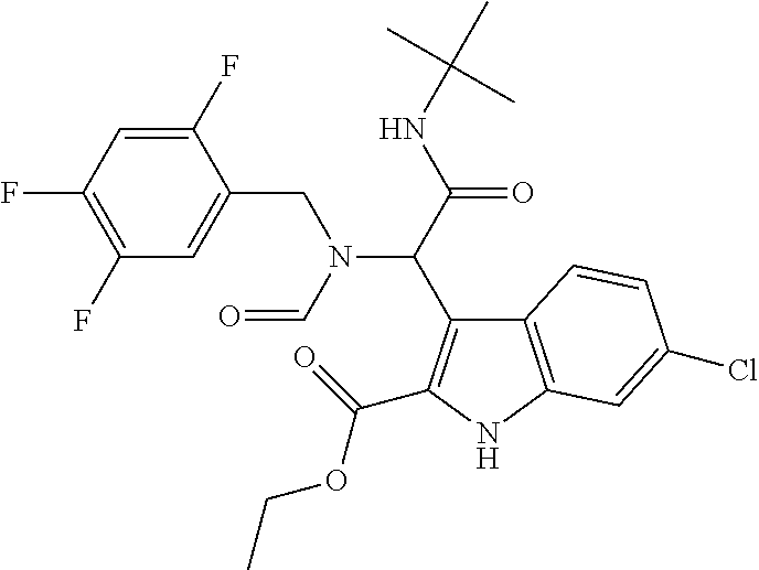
C12=C(NC(C(=O)OCC)=C1C(C(=O)NC(C)(C)C)N(C=O)CC1=CC(F)=C(F)C=C1F)C=C(Cl)C=C2
